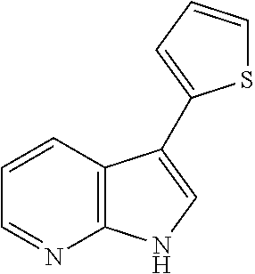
C12=C(C=CC=N1)C(C1=CC=CS1)=CN2
